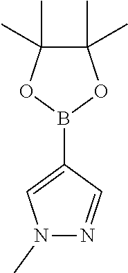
N1(C)N=CC(B2OC(C)(C)C(C)(C)O2)=C1
